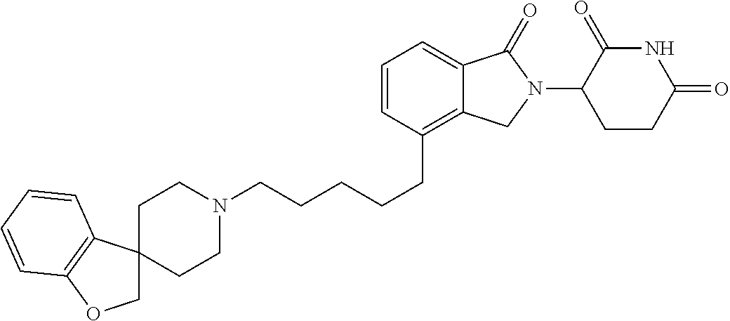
C1N(CCCCCC2=C3C(=CC=C2)C(=O)N(C2C(=O)NC(=O)CC2)C3)CCC2(C1)COC1=C2C=CC=C1
